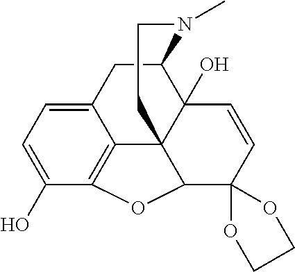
C12CC3=CC=C(O)C4=C3C3(C1(O)C=CC1(C3O4)OCCO1)CCN2C
